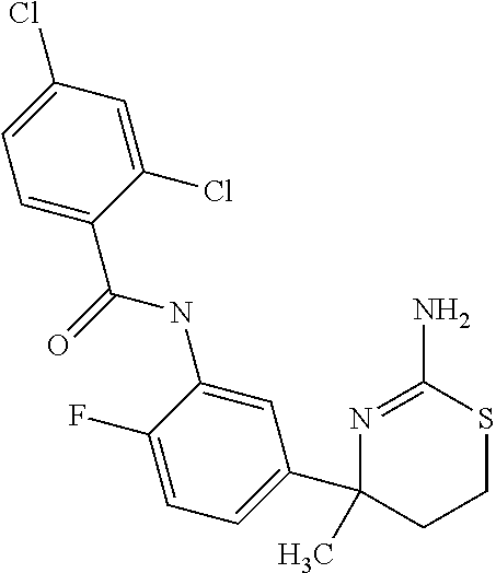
CC1(C2=CC=C(F)C(NC(C3=CC=C(Cl)C=C3Cl)=O)=C2)N=C(N)SCC1
